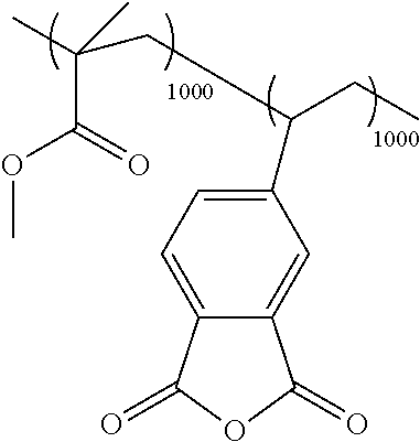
C1(C(CC(C(=O)OC)(C)C)CC)=CC=C2C(=C1)C(=O)OC2=O
